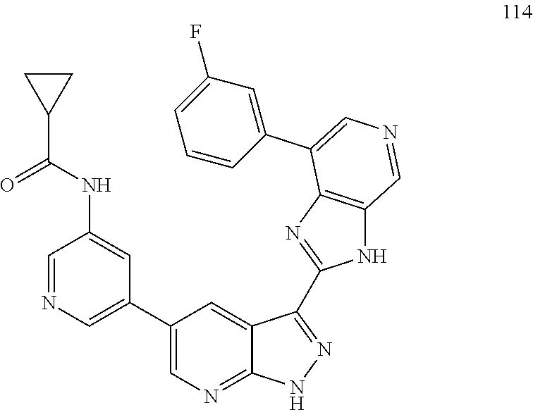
C1(C2=CN=CC(NC(C3CC3)=O)=C2)=CN=C2C(=C1)C(C1=NC3=C(N1)C=NC=C3C1=CC(F)=CC=C1)=NN2
